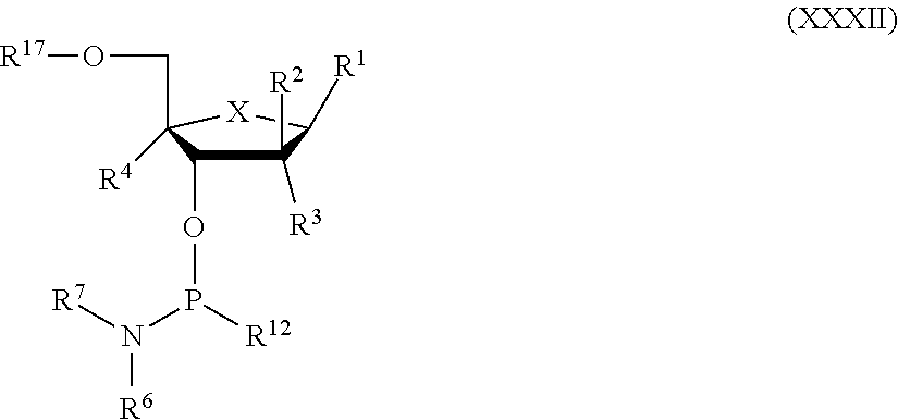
C1(OP(N([R7])[R6])[R12])C(CO[R17])([R4])[X]C([R1])C1([R2])[R3]
